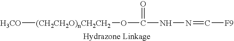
[H3CO][(CH2CH2O)nCH2CH2]OC(=O)NN=C[F9]
